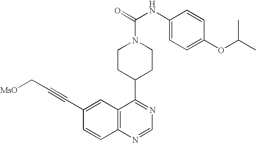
C1CN(C(=O)NC2=CC=C(OC(C)C)C=C2)CCC1C1=NC=NC2=C1C=C(C#CC[MsO])C=C2
